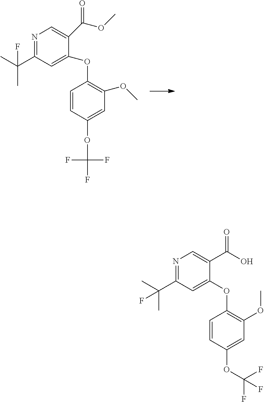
O(C(=O)C1=CN=C(C(C)(C)F)C=C1OC1=C(OC)C=C(OC(F)(F)F)C=C1)C.C1(OC2=C(OC)C=C(OC(F)(F)F)C=C2)=CC(C(C)(C)F)=NC=C1C(O)=O
